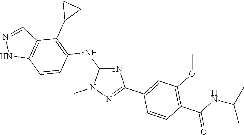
N1(C)N=C(C2=CC(OC)=C(C(NC(C)C)=O)C=C2)N=C1NC1=C(C2CC2)C2=C(NN=C2)C=C1
